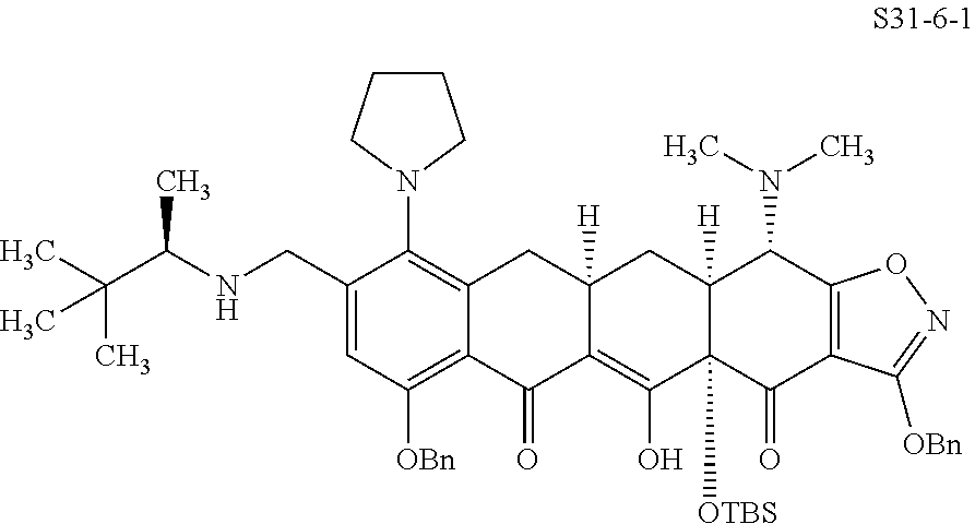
C1(CNC(C(C)(C)C)C)=CC([OBn])=C2C(=C1N1CCCC1)CC1([H])C(=C(O)C3([OTBS])C([H])(C1)C(N(C)C)C1=C(C3=O)C([OBn])=NO1)C2=O
